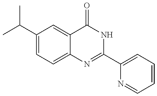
CC(C1=CC=C2C(=C1)C(=O)NC(C1=CC=CC=N1)=N2)C
